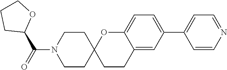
C1=C(C2=CC=C3C(=C2)CCC2(O3)CCN(C(=O)C3OCCC3)CC2)C=CN=C1
